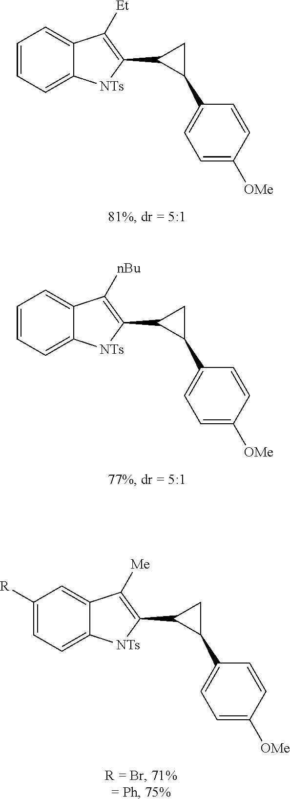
C1=CC=C2C(=C1)C([Et])=C(C1C(C3=CC=C([OMe])C=C3)C1)[NTs]2.C1=CC=C2C(=C1)C([nBu])=C(C1C(C3=CC=C([OMe])C=C3)C1)[NTs]2.C1([R])=CC=C2C(=C1)C([Me])=C(C1C(C3=CC=C([OMe])C=C3)C1)[NTs]2
